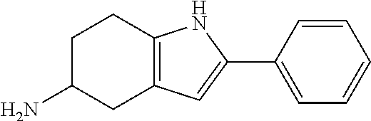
C1C(N)CC2=C(C1)NC(C1=CC=CC=C1)=C2
